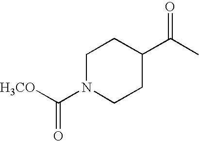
[H3CO]C(N1CCC(C(C)=O)CC1)=O
